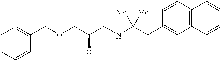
C1=CC=CC(COCC(CNC(CC2=CC3=C(C=C2)C=CC=C3)([Me])[Me])O)=C1
